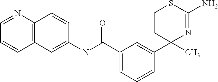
C1=CC=C(C(NC2=CC3=C(C=C2)N=CC=C3)=O)C=C1C1(C)N=C(N)SCC1
